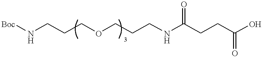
[Boc]NCCCOCCCNC(CCC(O)=O)=O
